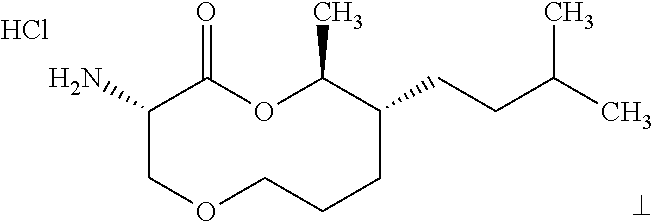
Cl.NC1COCCCC(CCC(C)C)C(C)OC1=O
